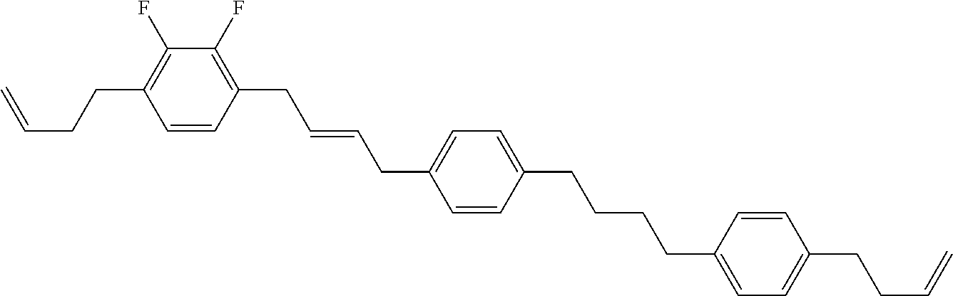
C1=CC(CC=CCC2=CC=C(CCCCC3=CC=C(CCC=C)C=C3)C=C2)=C(F)C(F)=C1CCC=C
